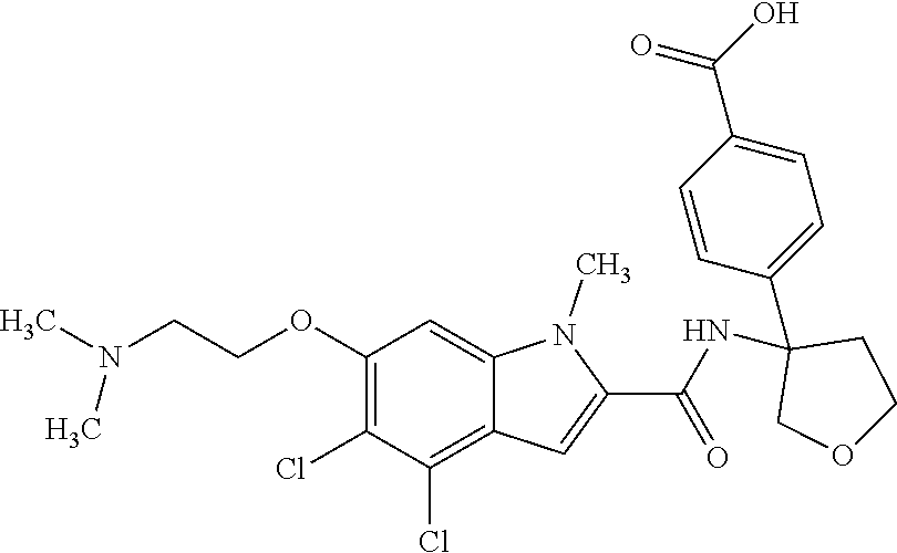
C1(OCCN(C)C)=C(Cl)C(Cl)=C2C(=C1)N(C)C(C(NC1(C3=CC=C(C(=O)O)C=C3)COCC1)=O)=C2
